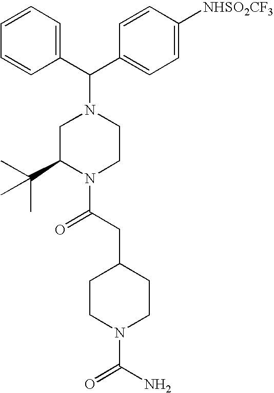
C(C1=CC=C([NHSO2CF3])C=C1)(N1CC(C(C)(C)C)N(C(CC2CCN(C(N)=O)CC2)=O)CC1)C1=CC=CC=C1
